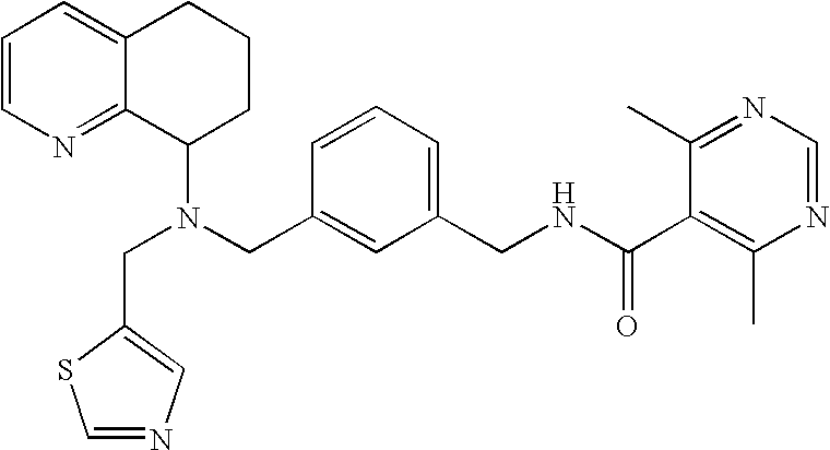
N(CC1=CC(CNC(C2=C(C)N=CN=C2C)=O)=CC=C1)(C1CCCC2=CC=CN=C12)CC1=CN=CS1
